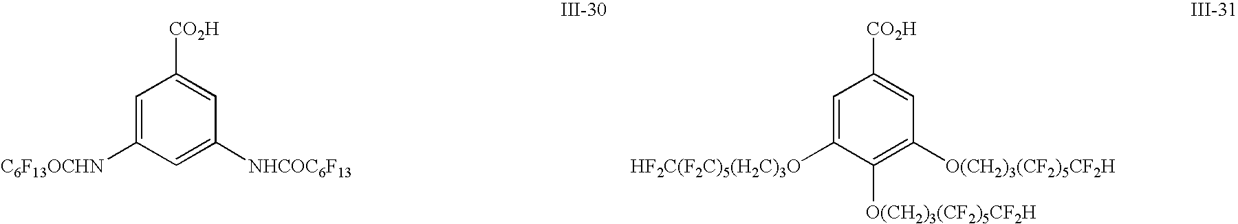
C1=C([C6F13OCHN])C=C([NHCOC6F13])C=C1[CO2H].C1=C([HF2C(F2C)5(H2C)3O])C([O(CH2)3(CF2)5CF2H])=C([O(CH2)3(CF2)5CF2H])C=C1[CO2H]
